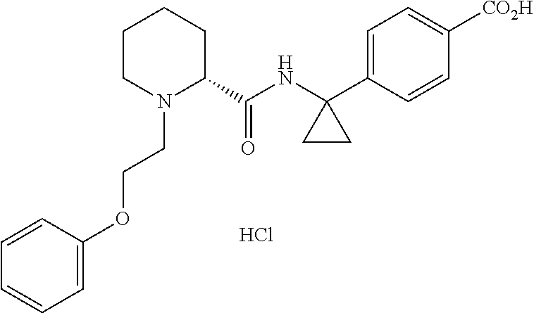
C1CN(CCOC2=CC=CC=C2)C(C(NC2(C3=CC=C([CO2H])C=C3)CC2)=O)CC1.Cl
